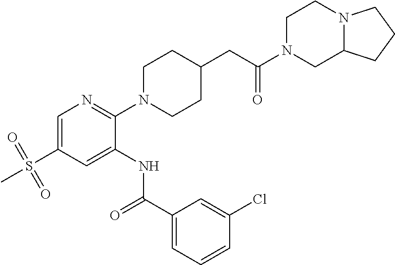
C1=C(S(=O)(=O)C)C=C(NC(C2=CC=CC(Cl)=C2)=O)C(N2CCC(CC(N3CC4N(CC3)CCC4)=O)CC2)=N1
